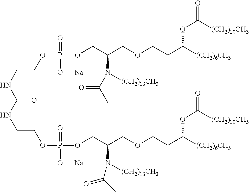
C(NCCOP(OCC(COCCC([(CH2)6CH3])OC(=O)[(CH2)10CH3])N([(CH2)13CH3])C(C)=O)(=O)[O      Na])(=O)NCCOP(OCC(COCCC([(CH2)6CH3])OC(=O)[(CH2)10CH3])N([(CH2)13CH3])C(C)=O)(=O)[O      Na]
